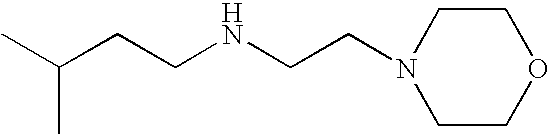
CC(CCNCCN1CCOCC1)C
